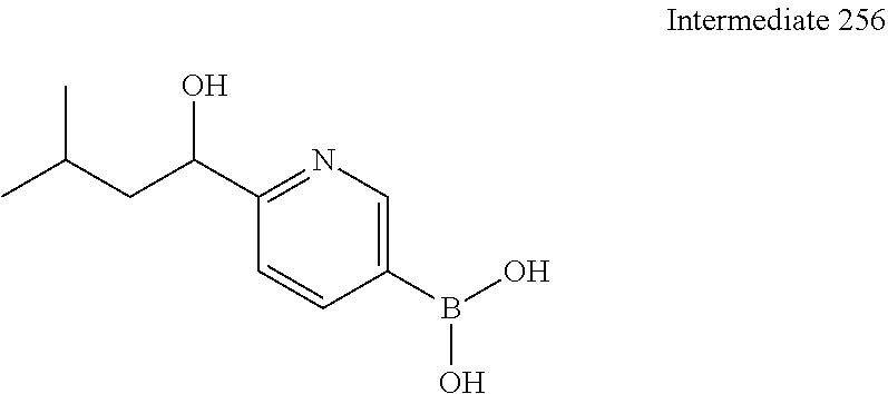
C1(B(O)O)=CN=C(C(CC(C)C)O)C=C1
